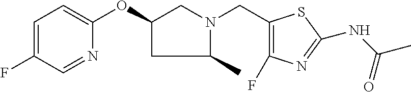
C1=C(F)C=NC(OC2CC(C)N(CC3=C(F)N=C(NC(C)=O)S3)C2)=C1
